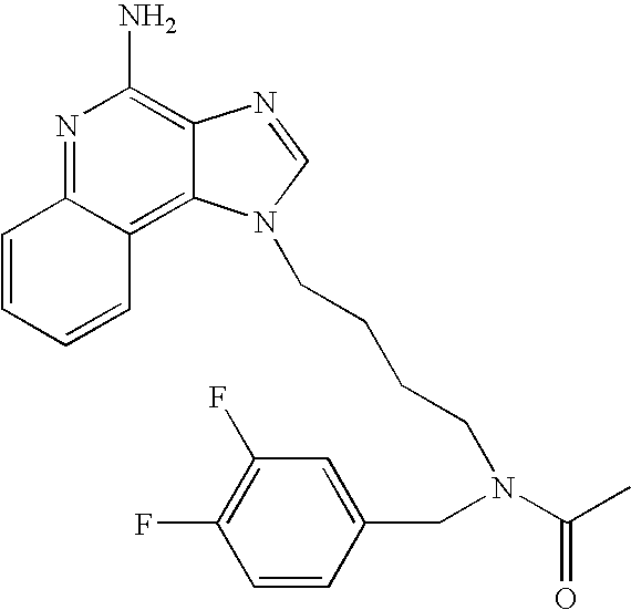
N1=C2C(=C3C(=C1N)N=CN3CCCCN(C(C)=O)CC1=CC(F)=C(F)C=C1)C=CC=C2
